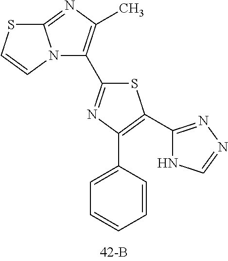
S1C(C2=C(C)N=C3N2C=CS3)=NC(C2=CC=CC=C2)=C1C1=NN=CN1
